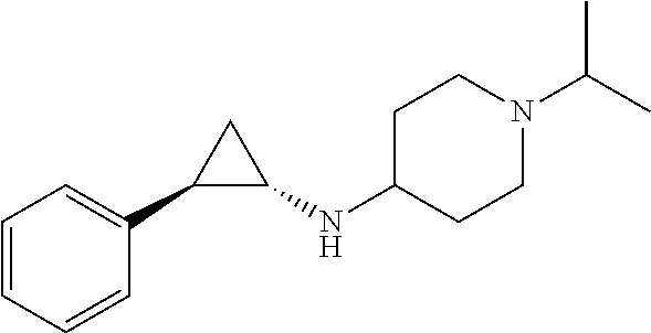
C1=C(C2C(NC3CCN(C(C)C)CC3)C2)C=CC=C1
